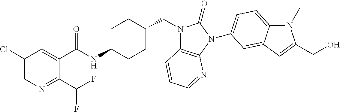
C1(Cl)=CN=C(C(F)F)C(C(NC2CCC(CN3C4=C(N(C5=CC=C6N(C)C(CO)=CC6=C5)C3=O)N=CC=C4)CC2)=O)=C1
